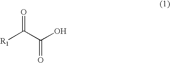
[R1]C(C(O)=O)=O
